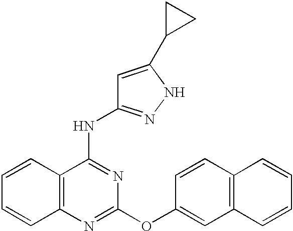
C1=CC2=C(C=C1)N=C(OC1=CC3=C(C=C1)C=CC=C3)N=C2NC1=NNC(C2CC2)=C1
